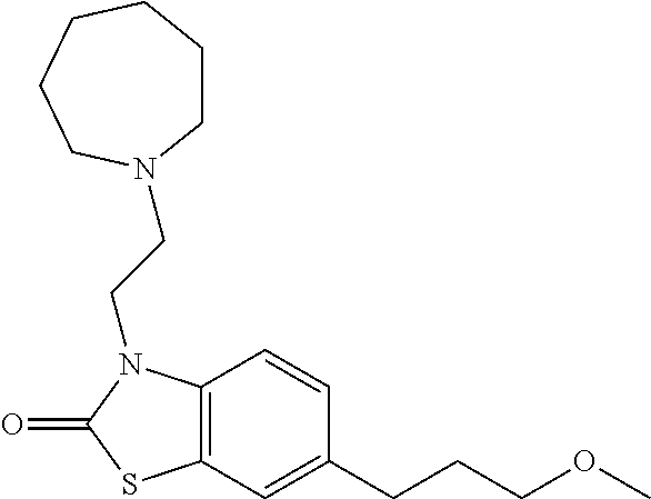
C1=CC2=C(C=C1CCCOC)SC(=O)N2CCN1CCCCCC1
